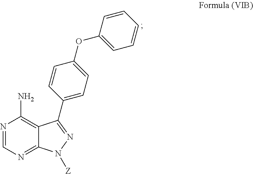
N1=CN=C2C(=C1N)C(C1=CC=C(OC3=CC=CC=C3)C=C1)=NN2[Z]
